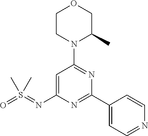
C1=C(N=S(=O)(C)C)N=C(C2=CC=NC=C2)N=C1N1C(C)COCC1
